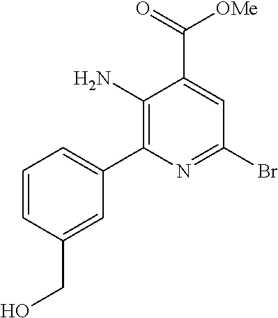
C1=CC(CO)=CC(C2=C(N)C(C(=O)[OMe])=CC(Br)=N2)=C1
